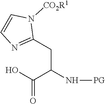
C(C(N[PG])CC1=NC=CN1[CO2R1])(O)=O
